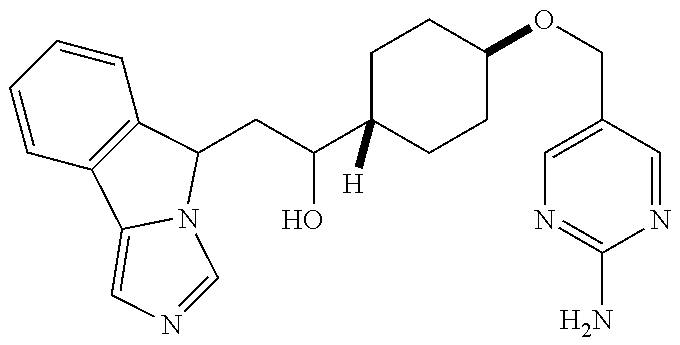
C1=CC=CC2=C1C1=CN=CN1C2CC(O)C1([H])CCC(OCC2=CN=C(N)N=C2)CC1
